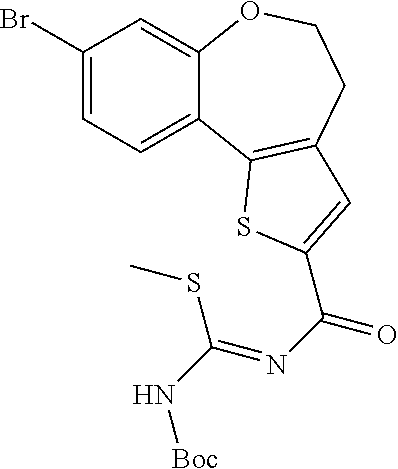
C1(Br)=CC=C2C(=C1)OCCC1=C2SC(C(N=C(N[Boc])SC)=O)=C1
